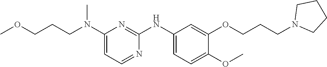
C1(N(CCCOC)C)=CC=NC(NC2=CC=C(OC)C(OCCCN3CCCC3)=C2)=N1
